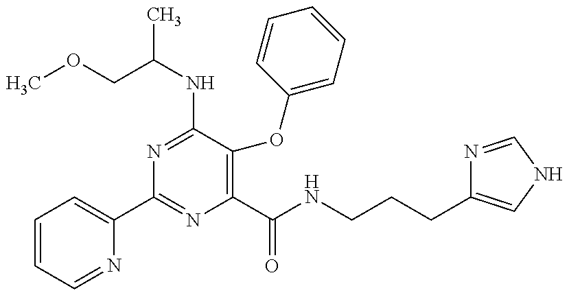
C1=CC=NC(C2=NC(C(NCCCC3=CNC=N3)=O)=C(OC3=CC=CC=C3)C(NC(C)COC)=N2)=C1
